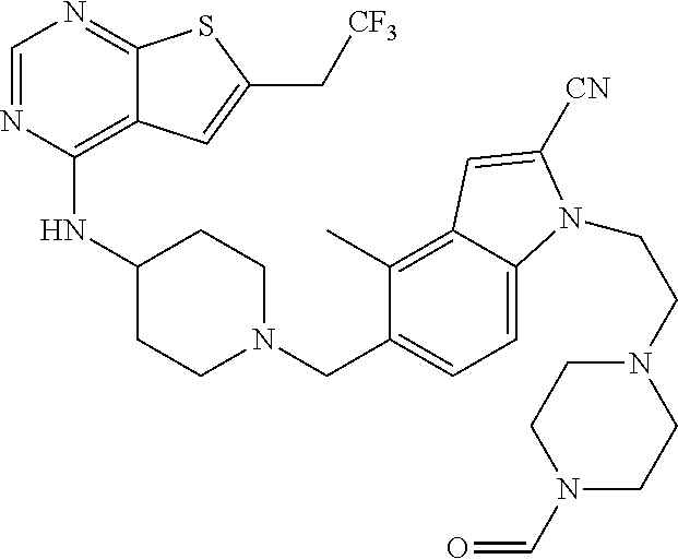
C1=NC(NC2CCN(CC3=CC=C4C(=C3C)C=C([CN])N4CCN3CCN(C=O)CC3)CC2)=C2C(=N1)SC(C[CF3])=C2
